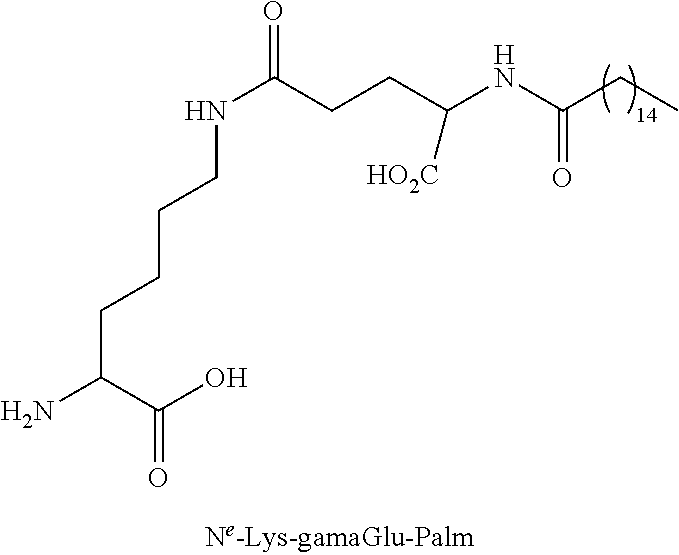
NC(CCCCNC(=O)CCC(NC(CC)=O)[HO2C])C(O)=O
